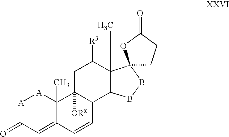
[A]1C(=O)C=C2C(C)([A]1)C1([ORx])C(C=C2)C2C(C)(C([R3])C1)C1(BB2)CCC(=O)O1
